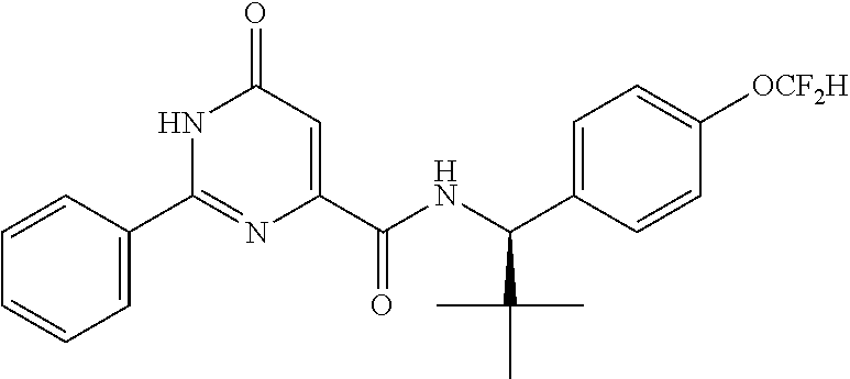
N1C(C2=CC=CC=C2)=NC(C(NC(C2=CC=C([OCF2H])C=C2)C(C)(C)C)=O)=CC1=O
